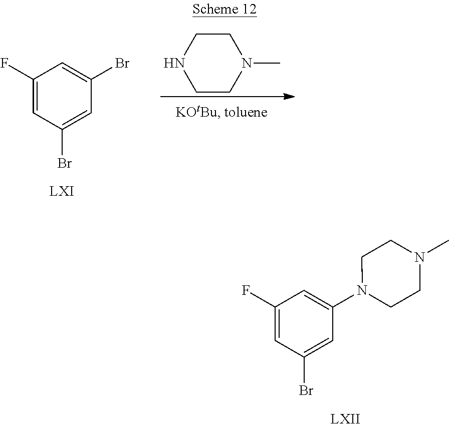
C1(F)=CC(Br)=CC(Br)=C1.C1CNCCN1C.C1(F)=CC(Br)=CC(N2CCN(C)CC2)=C1
